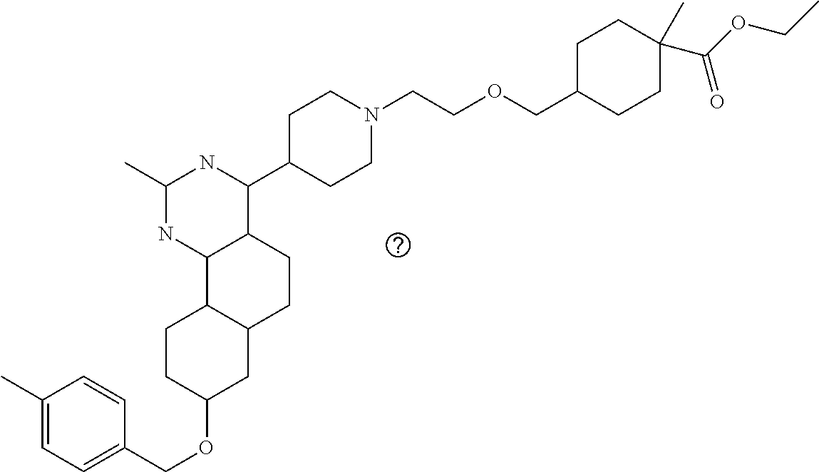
O(C1CC2C(CC1)C1C(CC2)C(C2CCN(CCOCC3CCC(C(OCC)=O)(C)CC3)CC2)NC(C)N1)CC1=CC=C(C)C=C1
